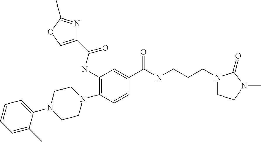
C1=CC=C(C)C(N2CCN(C3=C(NC(=O)C4=COC(C)=N4)C=C(C(NCCCN4C(=O)N(C)CC4)=O)C=C3)CC2)=C1
